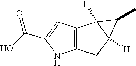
C12=C(CC3([H])C1([H])C3C)NC(C(O)=O)=C2
